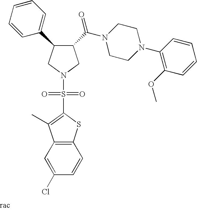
C1(C(N2CCN(C3=C(OC)C=CC=C3)CC2)=O)C(C2=CC=CC=C2)CN(S(=O)(=O)C2=C(C)C3=C(S2)C=CC(Cl)=C3)C1
